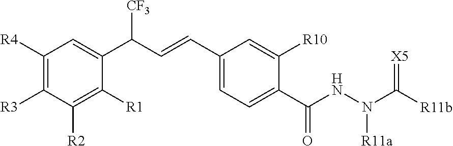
C1([R4])=C([R3])C([R2])=C([R1])C(C(C=CC2=CC=C(C(NN(C([R11b])=[X5])[R11a])=O)C([R10])=C2)[CF3])=C1
